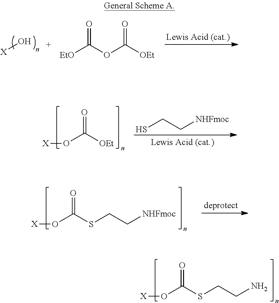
O(C(SCCN)=O)[X].[X]O.O=C(OC([OEt])=O)[EtO].O(C([OEt])=O)[X].SCC[NHFmoc].O(C(SCC[NHFmoc])=O)[X]
